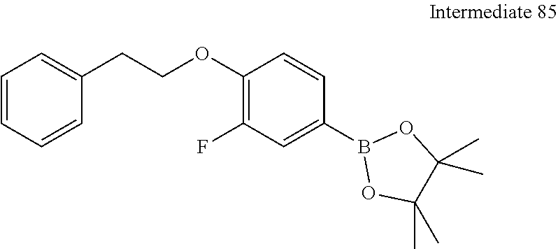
C1=CC=CC(CCOC2=C(F)C=C(B3OC(C)(C)C(C)(C)O3)C=C2)=C1
